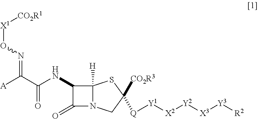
C12([H])C(NC(C([A])=NO[X1][CO2R1])=O)C(=O)N1CC([CO2R3])([Q][Y1][X2][Y2][X3][Y3][R2])S2
